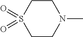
C1CN(C)CCS1(=O)=O
